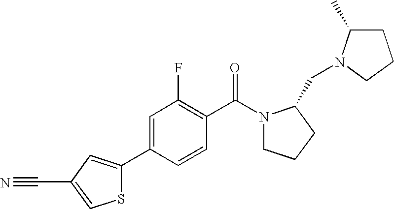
C1=CC(C2=CC(C#N)=CS2)=CC(F)=C1C(N1CCCC1CN1C(C)CCC1)=O
